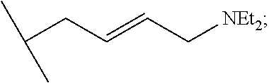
C(CC=CC[NEt2])(C)C
